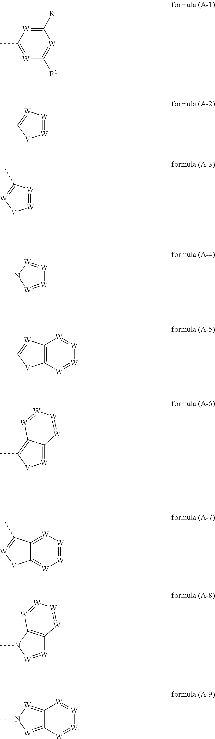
C1(C)=[W]C([R1])=[W]C([R1])=[W]1.[W]1=[W][W]=C(C)[V]1.[W]1=[W]C(C)=[W][V]1.[W]1=[W]N(C)[W]=[W]1.C12=C([W]=C(C)[V]1)[W]=[W][W]=[W]2.[W]1=C2C(=C(C)[V]1)[W]=[W][W]=[W]2.C12=[W][W]=[W][W]=C1C(C)=[W][V]2.[W]1=[W]N(C)C2=C1[W]=[W][W]=[W]2.C12=[W]N(C)[W]=C1[W]=[W][W]=[W]2
